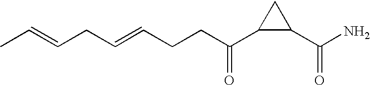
C1(C(CCC=CCC=CC)=O)C(C(N)=O)C1
